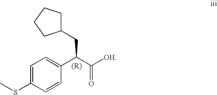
C1=C(SC)C=CC(C(C([OH])=O)CC2CCCC2)=C1
